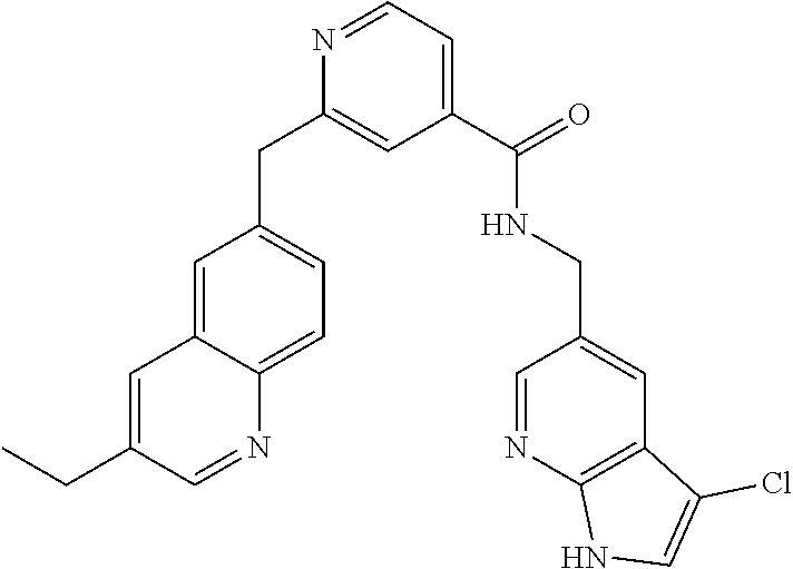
C1=C2C(=CC=C1CC1=CC(C(NCC3=CC4=C(N=C3)NC=C4Cl)=O)=CC=N1)N=CC(CC)=C2
